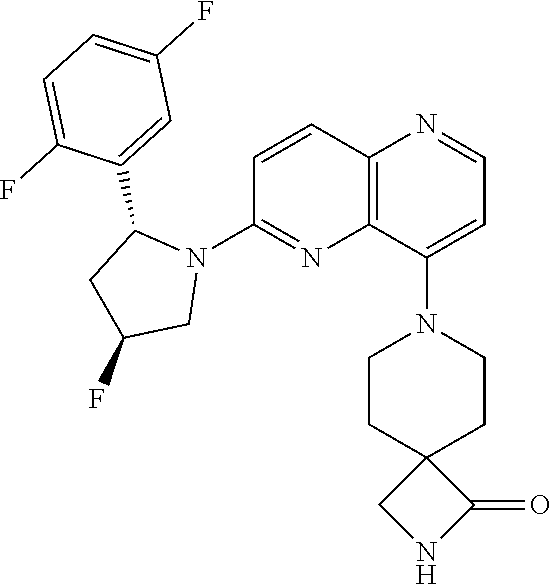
C1=CC2=C(N=C1N1C(C3=CC(F)=CC=C3F)CC(F)C1)C(N1CCC3(CC1)CNC3=O)=CC=N2
